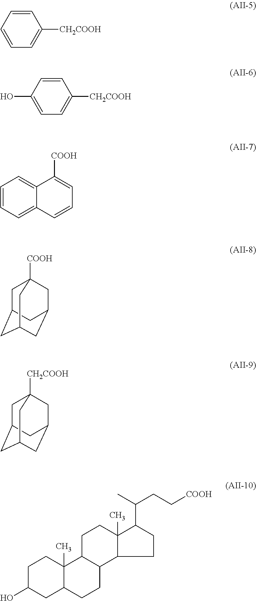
C1=CC=CC=C1[CH2COOH].C1=CC(O)=CC=C1[CH2COOH].C1=CC=C2C(=C1)C([COOH])=CC=C2.C1C2CC3CC(CC1([COOH])C3)C2.C1C2CC3CC(CC1([CH2COOH])C3)C2.C1C(O)CC2C(C)(C1)C1C(CC2)C2C(C)(CC1)C(C(CC[COOH])C)CC2
